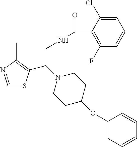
C1=NC(C)=C(C(N2CCC(OC3=CC=CC=C3)CC2)CNC(=O)C2=C(F)C=CC=C2Cl)S1
